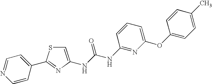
C1=C(C2=NC(NC(NC3=NC(OC4=CC=C(C)C=C4)=CC=C3)=O)=CS2)C=CN=C1
